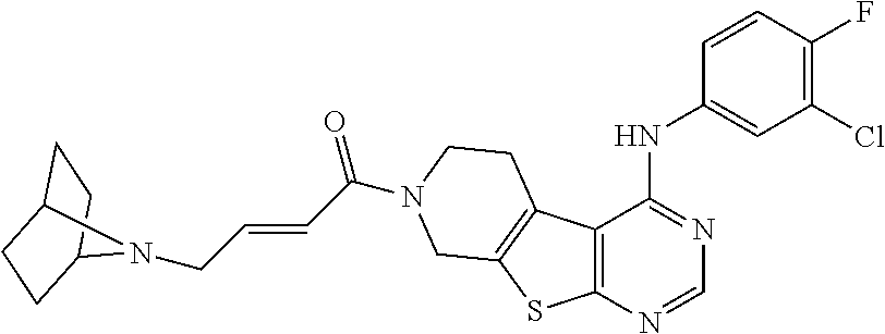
C1=CC(F)=C(Cl)C=C1NC1=NC=NC2=C1C1=C(S2)CN(C(C=CCN2C3CCC2CC3)=O)CC1
